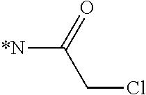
[*N]C(=O)CCl
